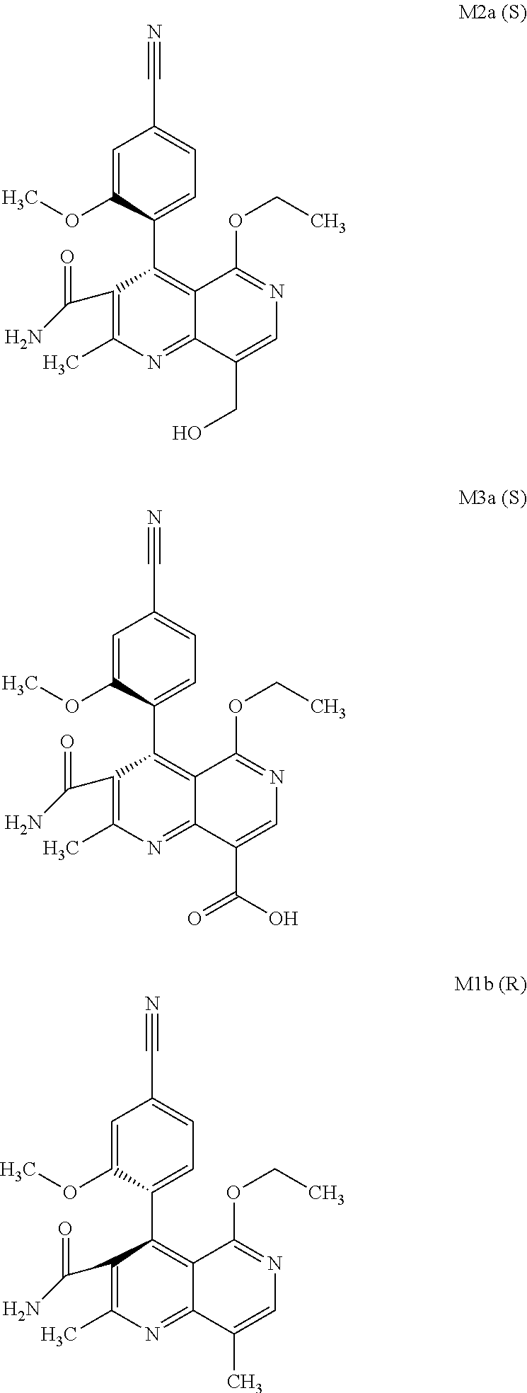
C1(OCC)=NC=C(CO)C2=NC(C)=C(C(N)=O)C(C3=CC=C(C#N)C=C3OC)=C12.C1(OCC)=NC=C(C(=O)O)C2=NC(C)=C(C(N)=O)C(C3=CC=C(C#N)C=C3OC)=C12.C1(OCC)=NC=C(C)C2=NC(C)=C(C(N)=O)C(C3=CC=C(C#N)C=C3OC)=C12
